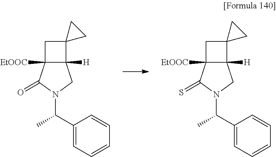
C12([EtOOC])C(=O)N(C(C3=CC=CC=C3)C)CC1([H])C1(C2)CC1.C12([EtOOC])C(=S)N(C(C3=CC=CC=C3)C)CC1([H])C1(C2)CC1
